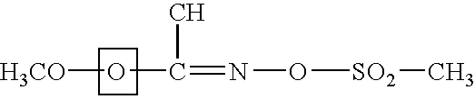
[H3CO]OC(=NO[SO2]C)C
